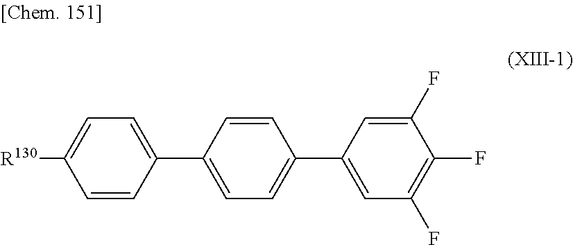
C1(C2=CC=C(C3=CC(F)=C(F)C(F)=C3)C=C2)=CC=C([R130])C=C1
